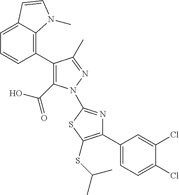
C1(C2=C3C(=CC=C2)C=CN3C)=C(C(=O)O)N(C2=NC(C3=CC=C(Cl)C(Cl)=C3)=C(SC(C)C)S2)N=C1C
